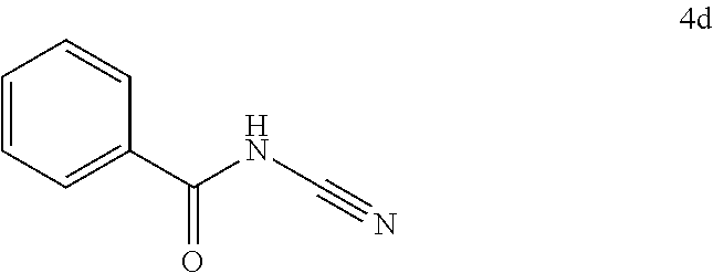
C1=CC=C(C(NC#N)=O)C=C1
